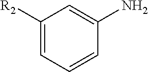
C1([R2])=CC=CC(N)=C1
